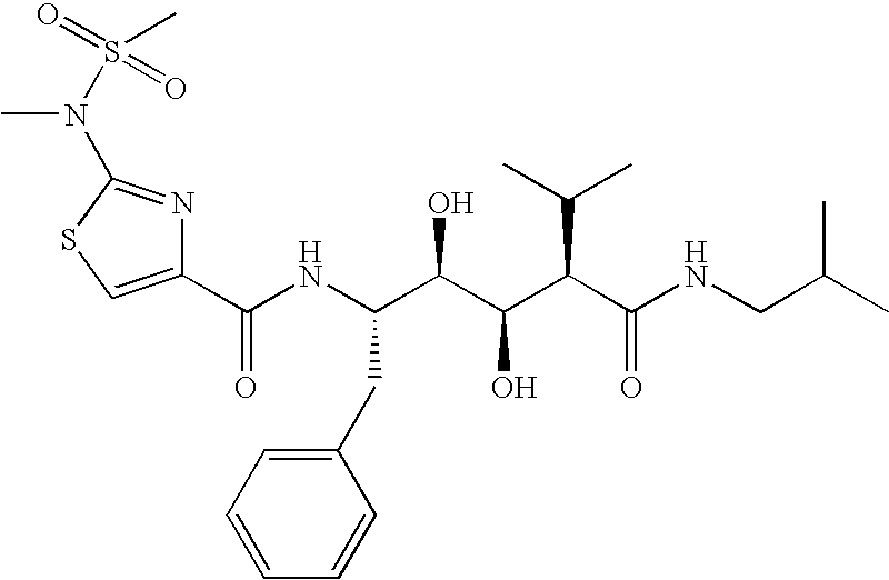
C1(C(NC(C(C(C(C(NCC(C)C)=O)C(C)C)O)O)CC2=CC=CC=C2)=O)=CSC(N(S(=O)(=O)C)C)=N1
